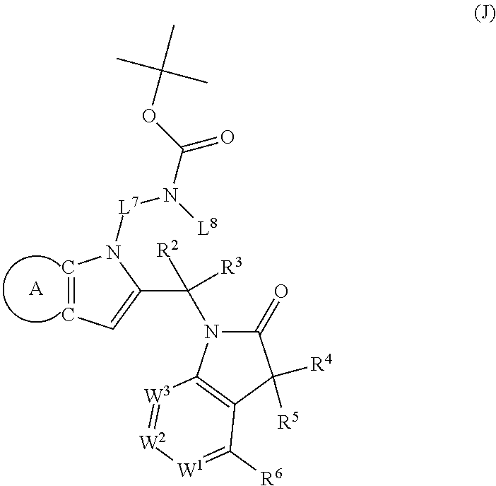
C1=CC=C(C(N2C(=O)C([R4])([R5])C3=C2[W3]=[W2][W1]=C3[R6])([R3])[R2])N1[L7]N([L8])C(OC(C)(C)C)=O.[A]
